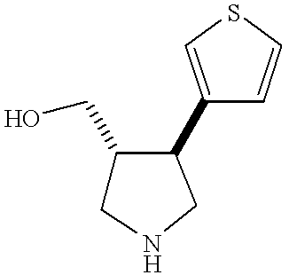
C1(CO)CNCC1C1=CSC=C1
